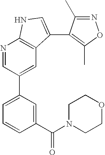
N1=CC(C2=CC=CC(C(N3CCOCC3)=O)=C2)=CC2=C1NC=C2C1=C(C)ON=C1C
